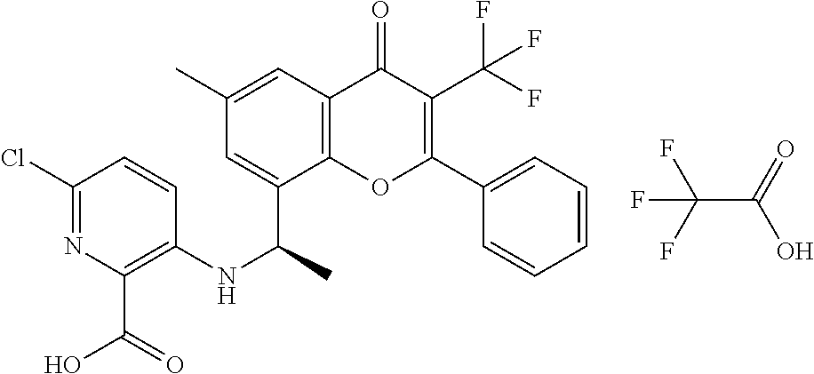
C1=C(C(NC2=C(C(O)=O)N=C(Cl)C=C2)C)C2=C(C=C1C)C(=O)C(C(F)(F)F)=C(C1=CC=CC=C1)O2.FC(C(=O)O)(F)F
